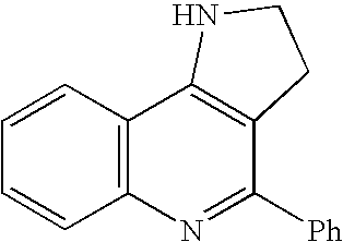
C1=CC2=C(C=C1)N=C([Ph])C1=C2NCC1
